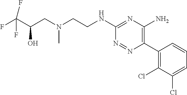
C1(NCCN(CC(C(F)(F)F)O)C)=NC(N)=C(C2=C(Cl)C(Cl)=CC=C2)N=N1
